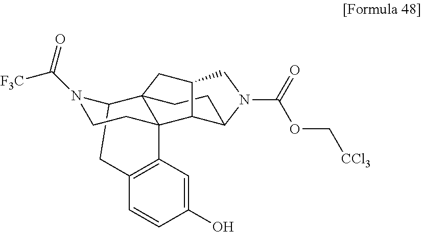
C12CC3=C(C=C(O)C=C3)C3(CCN1C([F3C])=O)C21CCC2C3C(C1)CN2C(=O)OC[CCl3]
